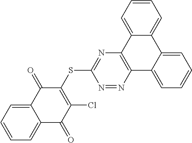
C12=CC=CC=C1C(=O)C(Cl)=C(SC1=NC3=C(N=N1)C1=CC=CC=C1C1=CC=CC=C31)C2=O
